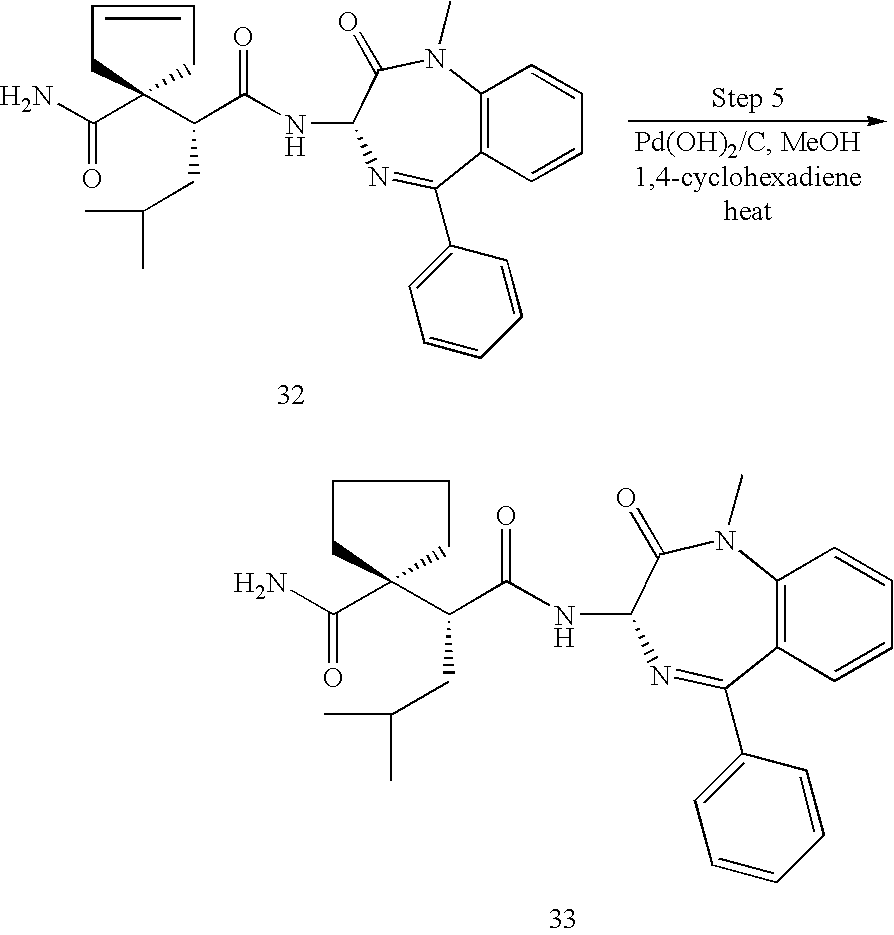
C12=C(N(C)C(=O)C(NC(C(CC(C)C)C3(C(N)=O)CC=CC3)=O)N=C1C1=CC=CC=C1)C=CC=C2.C12=C(N(C)C(=O)C(NC(C(CC(C)C)C3(C(N)=O)CCCC3)=O)N=C1C1=CC=CC=C1)C=CC=C2
